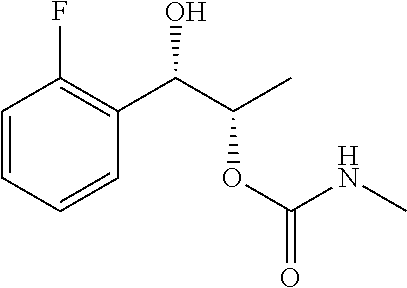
C1=CC=CC(C(C(C)OC(NC)=O)O)=C1F
